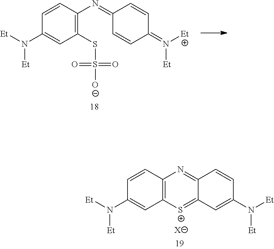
C1=CC(N=C2C=CC(=N([Et])[Et])C=C2)=C(SS([O-])(=O)=O)C=C1N([Et])[Et].C1=CC2=C(C=C1N([Et])[Et])[S+]=C1C(=N2)C=CC(N([Et])[Et])=C1.[X]
